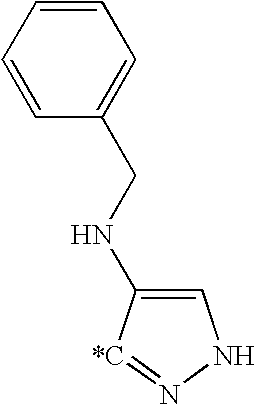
C1=C(NCC2=CC=CC=C2)[*C]=NN1
